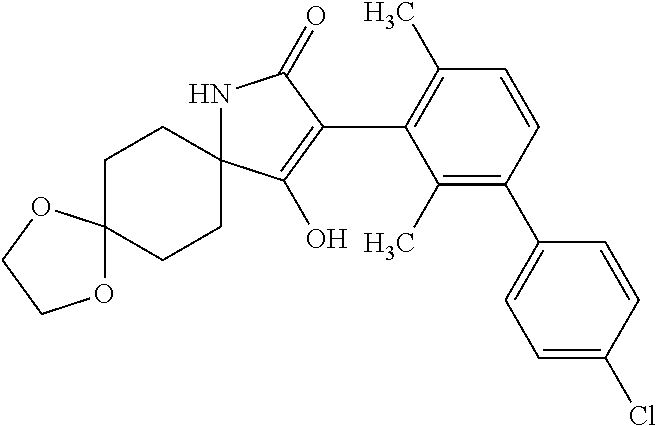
N1C2(C(O)=C(C3=C(C)C=CC(C4=CC=C(Cl)C=C4)=C3C)C1=O)CCC1(CC2)OCCO1
